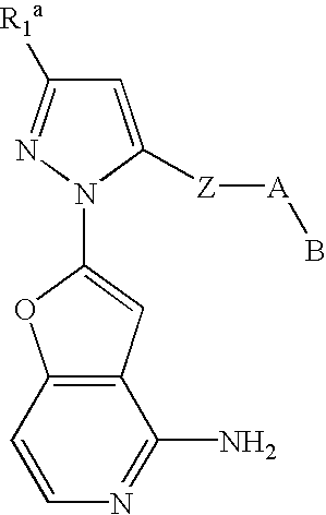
C1=C([Z][A]B)N(C2=CC3=C(O2)C=CN=C3N)N=C1[R1a]
